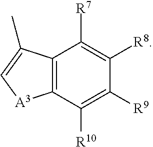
C12=C(C([R10])=C([R9])C([R8])=C1[R7])[A3]C=C2C
